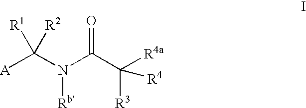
[A]C(N(C(C([R4a])([R3])[R4])=O)[Rb])([R2])[R1]
